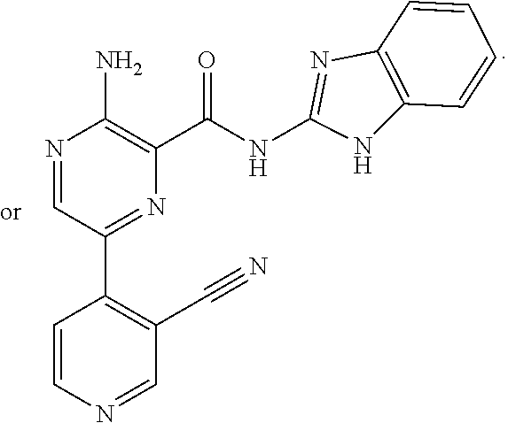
N1=CC(C2=C(C#N)C=NC=C2)=NC(C(NC2=NC3=C(N2)C=CC=C3)=O)=C1N
